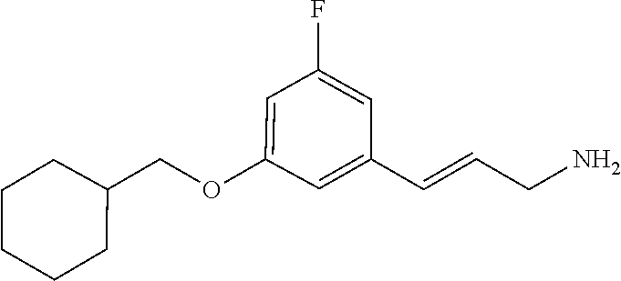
C1CCCCC1COC1=CC(F)=CC(C=CCN)=C1
